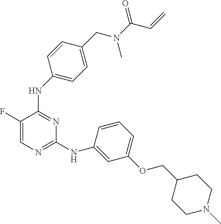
C1=C(F)C(NC2=CC=C(CN(C(C=C)=O)C)C=C2)=NC(NC2=CC(OCC3CCN(C)CC3)=CC=C2)=N1
